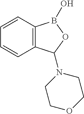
C12=C(C=CC=C1)B(O)OC2N1CCOCC1
